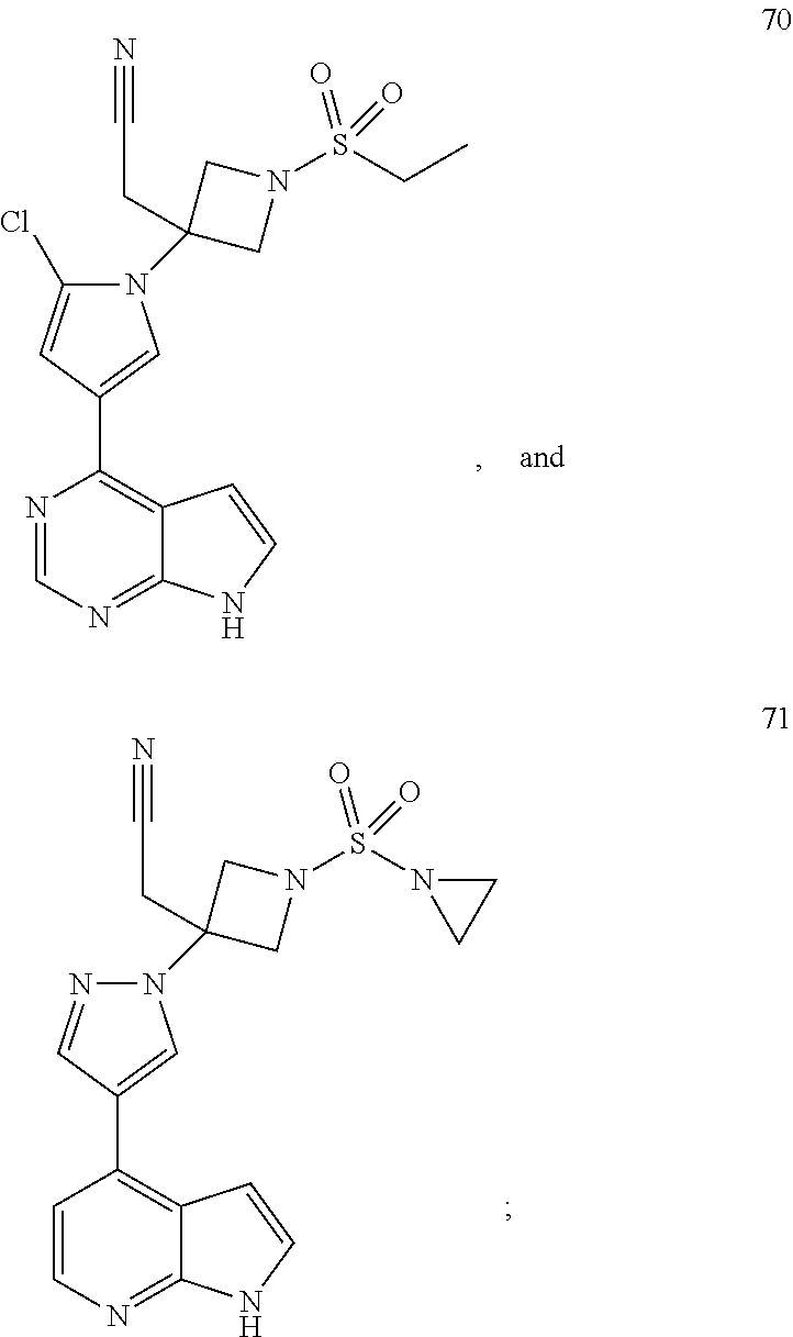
C1=CC(C2=CN(C3(CC#N)CN(S(=O)(N4CC4)=O)C3)N=C2)=C2C(=N1)NC=C2.C1=NC(C2=CN(C3(CC#N)CN(S(=O)(CC)=O)C3)C(Cl)=C2)=C2C(=N1)NC=C2
